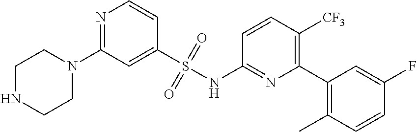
N1=C(N2CCNCC2)C=C(S(NC2=NC(C3=C(C)C=CC(F)=C3)=C([CF3])C=C2)(=O)=O)C=C1
